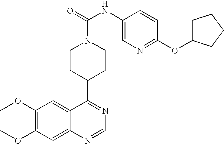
COC1=C(OC)C=C2C(=C1)C(C1CCN(C(=O)NC3=CN=C(OC4CCCC4)C=C3)CC1)=NC=N2
